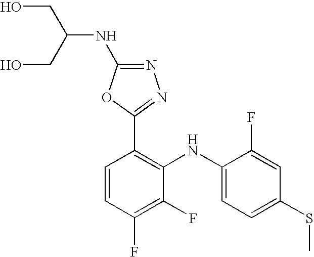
C1=CC(F)=C(F)C(NC2=CC=C(SC)C=C2F)=C1C1=NN=C(NC(CO)CO)O1
